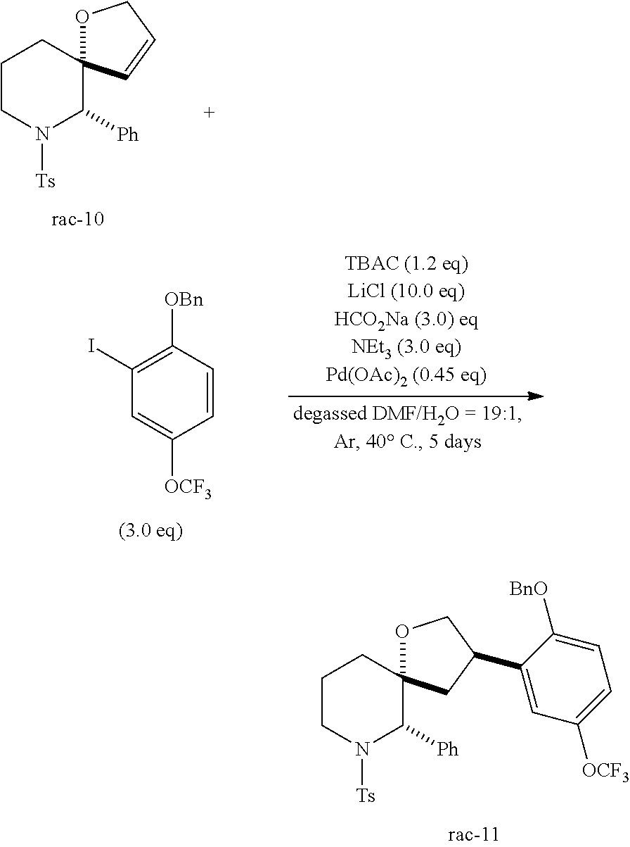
C1CN([Ts])C([Ph])C2(C1)OCC=C2.C1=CC([OBn])=C(I)C=C1[OCF3].C1CN([Ts])C([Ph])C2(C1)OCC(C1=CC([OCF3])=CC=C1[BnO])C2
